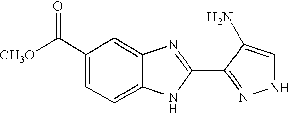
C1(C([CH3O])=O)=CC=C2C(=C1)N=C(C1=NNC=C1N)N2
